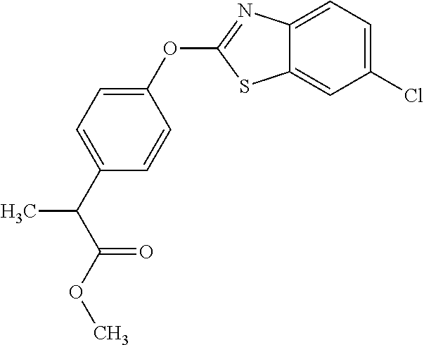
C1=CC(OC2=NC3=CC=C(Cl)C=C3S2)=CC=C1C(C(=O)OC)C
